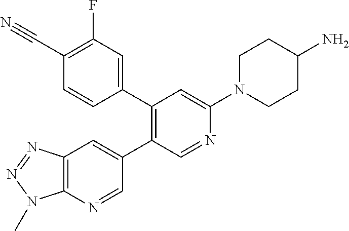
C1(C2=C(C3=CC(F)=C(C#N)C=C3)C=C(N3CCC(N)CC3)N=C2)=CC2=C(N=C1)N(C)N=N2
